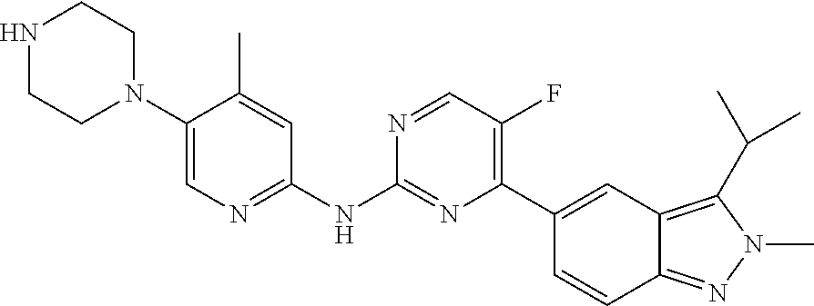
N1CCN(C2=CN=C(NC3=NC(C4=CC5=C(C(C)C)N(C)N=C5C=C4)=C(F)C=N3)C=C2C)CC1
